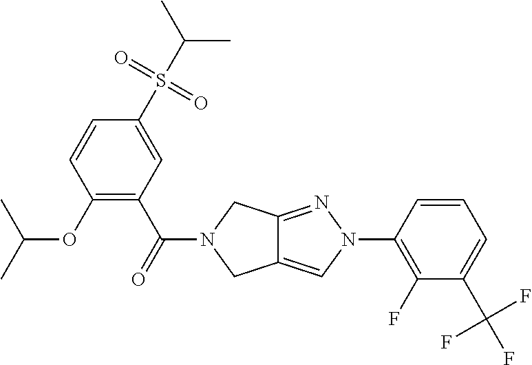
O(C1=C(C(=O)N2CC3=CN(C4=C(F)C(C(F)(F)F)=CC=C4)N=C3C2)C=C(S(C(C)C)(=O)=O)C=C1)C(C)C
